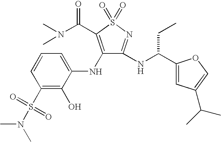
C1(S(N(C)C)(=O)=O)=C(O)C(NC2=C(C(N(C)C)=O)S(=O)(=O)N=C2NC(C2=CC(C(C)C)=CO2)CC)=CC=C1
